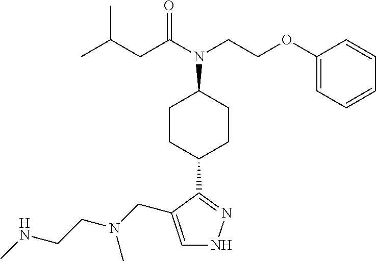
C1=C(CN(CCNC)C)C(C2CCC(N(C(CC(C)C)=O)CCOC3=CC=CC=C3)CC2)=NN1
